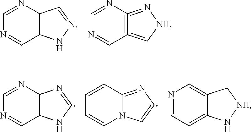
N1=CN=CC2=C1C=NN2.N1=CN=CC2=C1=N[NH]C=2.N1=CN=CC2=C1N=CN2.C1=CC=CN2C1=NC=C2.C1=C2C(=CC=N1)N[NH]C2
